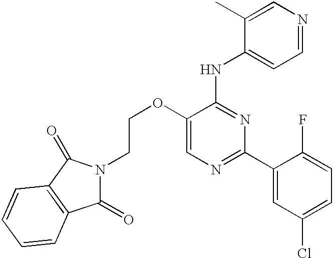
C1=C(OCCN2C(=O)C3=C(C2=O)C=CC=C3)C(NC2=CC=NC=C2C)=NC(C2=CC(Cl)=CC=C2F)=N1
